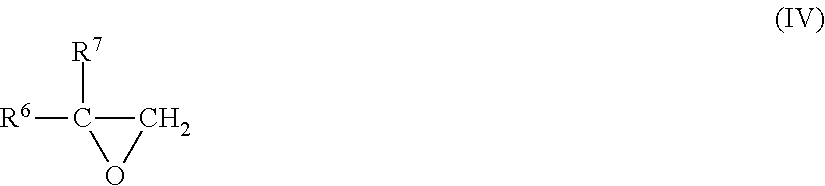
[R6]C1([R7])CO1
